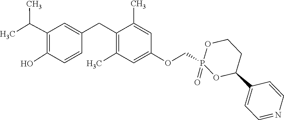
C1=C(CC2=C(C)C=C(OCP3(=O)OC(C4=CC=NC=C4)CCO3)C=C2C)C=CC(O)=C1C(C)C
